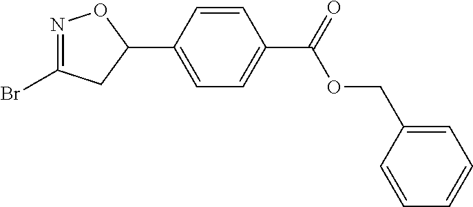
N1=C(Br)CC(C2=CC=C(C(OCC3=CC=CC=C3)=O)C=C2)O1
